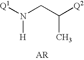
[Q1]N(CC(C)[Q2])[H]
